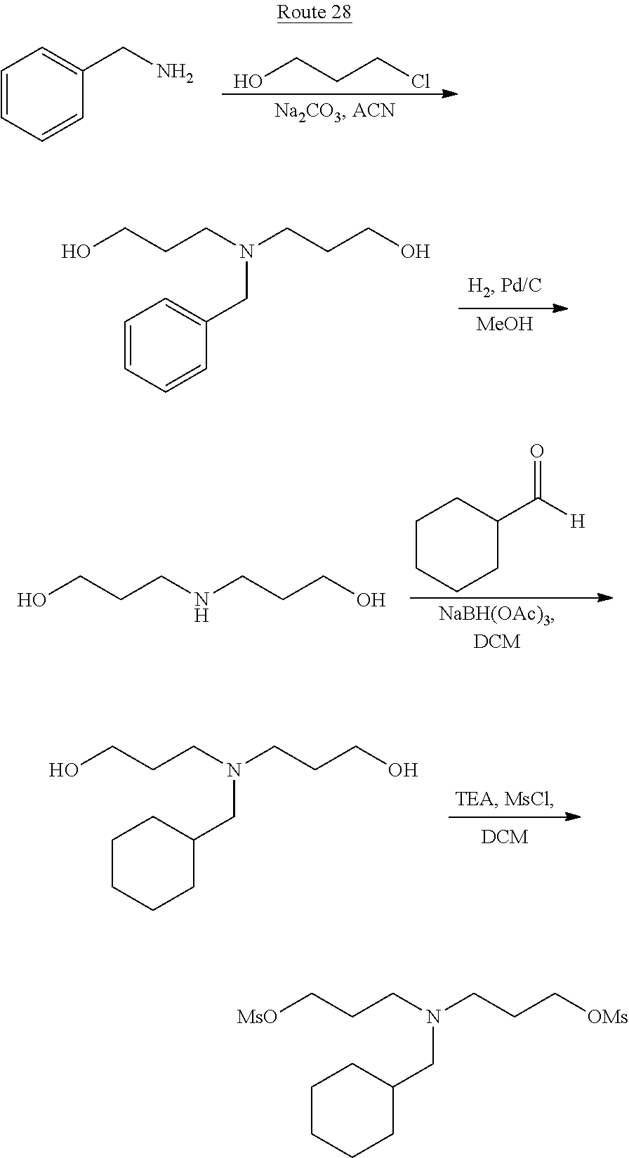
OCCCCl.C1=CC=CC(CN)=C1.[MeOH].OCCCN(CCCO)CC1=CC=CC=C1.C1CCCC(C([H])=O)C1.OCCCNCCCO.OCCCN(CCCO)CC1CCCCC1.[MsO]CCCN(CCC[OMs])CC1CCCCC1
